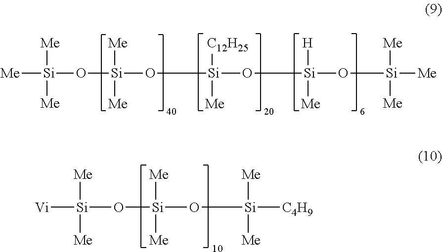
[Me][Si]([Me])([Me])O[Si](O[Si](O[Si](O[Si]([Me])([Me])[Me])([H])[Me])([C12H25])[Me])([Me])[Me].[Vi][Si](O[Si]([Me])([Me])O[Si]([Me])([Me])[C4H9])([Me])[Me]
